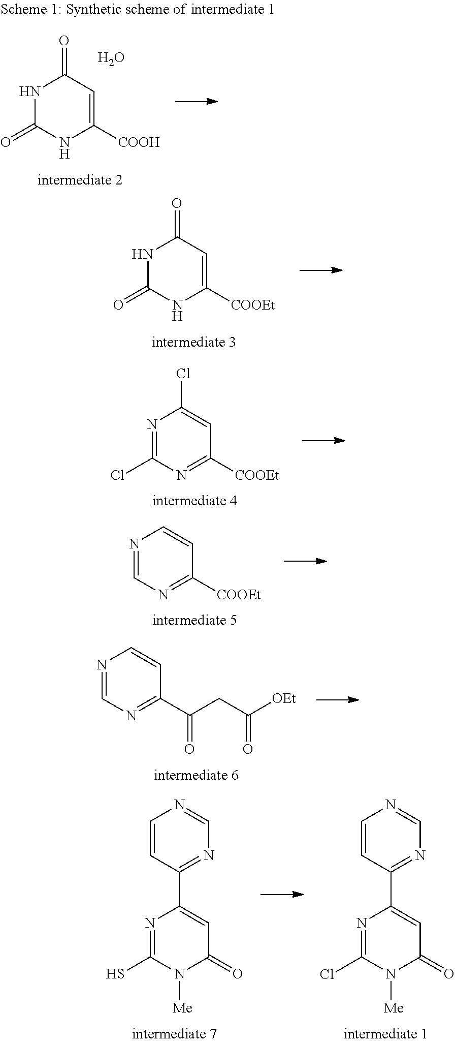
N1C(=O)NC([COOH])=CC1=O.O.N1C(=O)NC([COOEt])=CC1=O.N1=C(Cl)N=C([COOEt])C=C1Cl.N1=CN=C([COOEt])C=C1.N1=CN=C(C(=O)CC(=O)[OEt])C=C1.C1=CC(C2=CC(=O)N([Me])C(S)=N2)=NC=N1.C1=CC(C2=CC(=O)N([Me])C(Cl)=N2)=NC=N1
